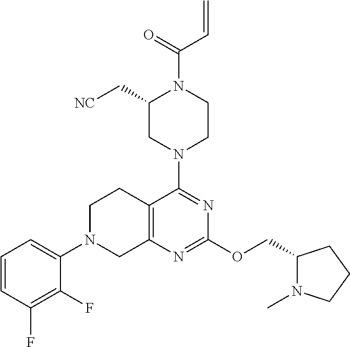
C1=CC(F)=C(F)C(N2CC3=C(CC2)C(N2CCN(C(C=C)=O)C(C[NC])C2)=NC(OCC2N(C)CCC2)=N3)=C1
